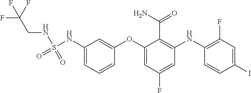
S(NC1=CC=CC(OC2=CC(F)=CC(NC3=C(F)C=C(I)C=C3)=C2C(N)=O)=C1)(=O)(=O)NCC(F)(F)F
